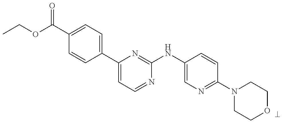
C1(C(OCC)=O)=CC=C(C2=CC=NC(NC3=CN=C(N4CCOCC4)C=C3)=N2)C=C1
